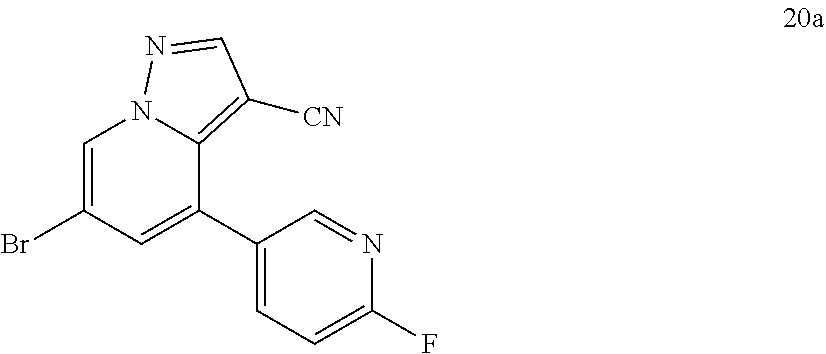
C1=C(Br)C=C(C2=CC=C(F)N=C2)C2=C([CN])C=NN12
